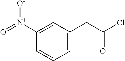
O=[N+](C1=CC(CC(Cl)=O)=CC=C1)[O-]
